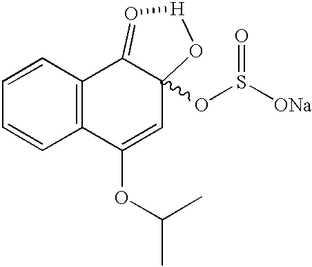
C1=CC2=C(C=C1)C(OC(C)C)=CC1(OS([ONa])=O)C2=O[H]O1
